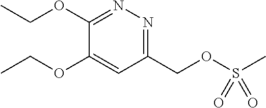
C1(COS(C)(=O)=O)=NN=C(OCC)C(OCC)=C1
